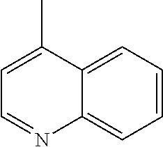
C12=CC=CC=C1N=CC=C2C
